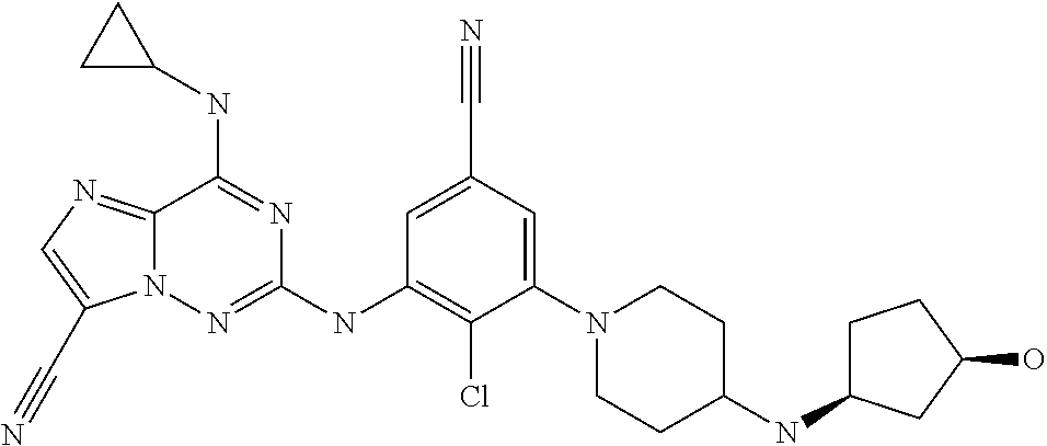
C1=C(C#N)C=C(N2CCC(NC3CCC(O)C3)CC2)C(Cl)=C1NC1=NN2C(=NC=C2C#N)C(NC2CC2)=N1
